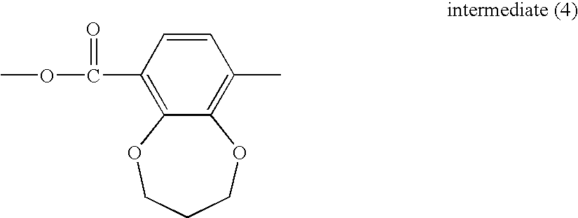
C1=CC(C(=O)OC)=C2C(=C1C)OCCCO2
